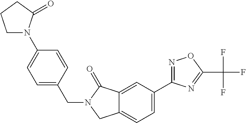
C1(C2=CC=C3C(=C2)C(=O)N(CC2=CC=C(N4CCCC4=O)C=C2)C3)=NOC(C(F)(F)F)=N1
